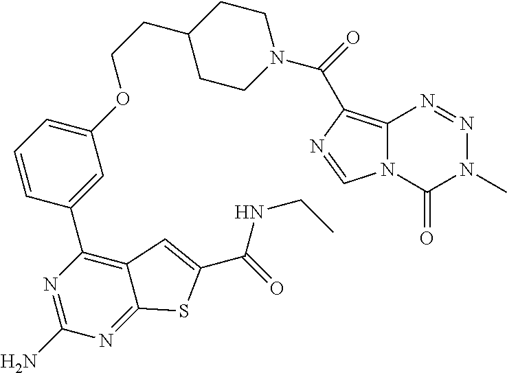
N1=C(N)N=C2C(=C1C1=CC(OCCC3CCN(C(=O)C4=C5N(C=N4)C(=O)N(C)N=N5)CC3)=CC=C1)C=C(C(=O)NCC)S2
